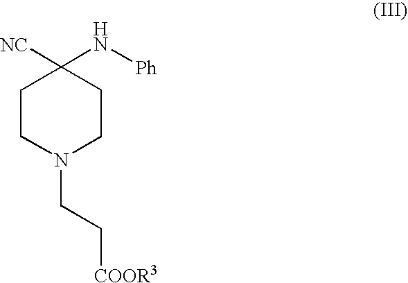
C1CN(CC[COOR3])CCC1([NC])N[Ph]
